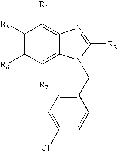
C1(CN2C3=C([R7])C([R6])=C([R5])C([R4])=C3N=C2[R2])=CC=C(Cl)C=C1
